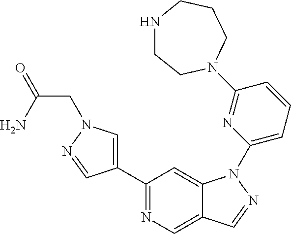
C1(C2=CN(CC(=O)N)N=C2)=NC=C2C(=C1)N(C1=CC=CC(N3CCNCCC3)=N1)N=C2
